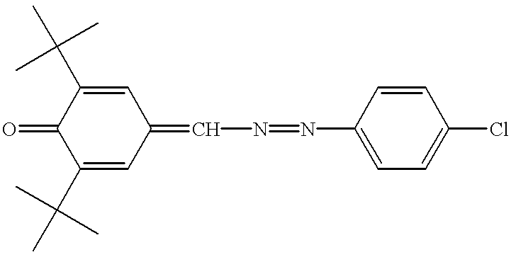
C1(C(C)(C)C)=CC(=CN=NC2=CC=C(Cl)C=C2)C=C(C(C)(C)C)C1=O
